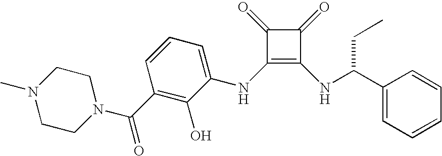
N1(C)CCN(C(C2=C(O)C(NC3=C(NC(C4=CC=CC=C4)CC)C(=O)C3=O)=CC=C2)=O)CC1
